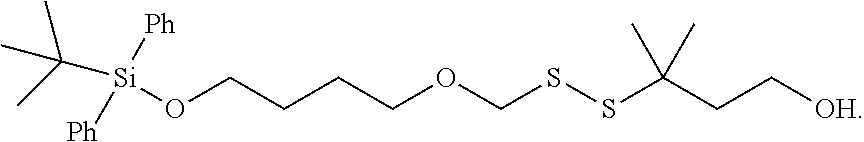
C(CCOCSSC(CC[OH])(C)C)CO[Si]([Ph])([Ph])C(C)(C)C
